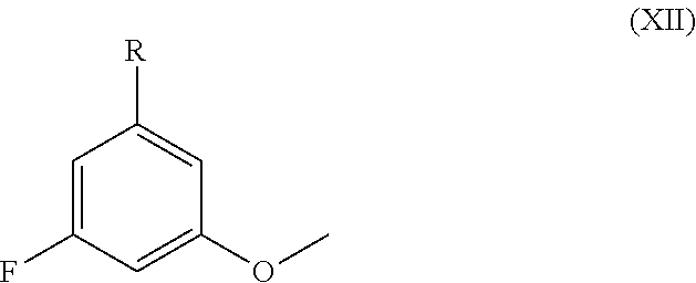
C1=C(F)C=C(OC)C=C1[R]
